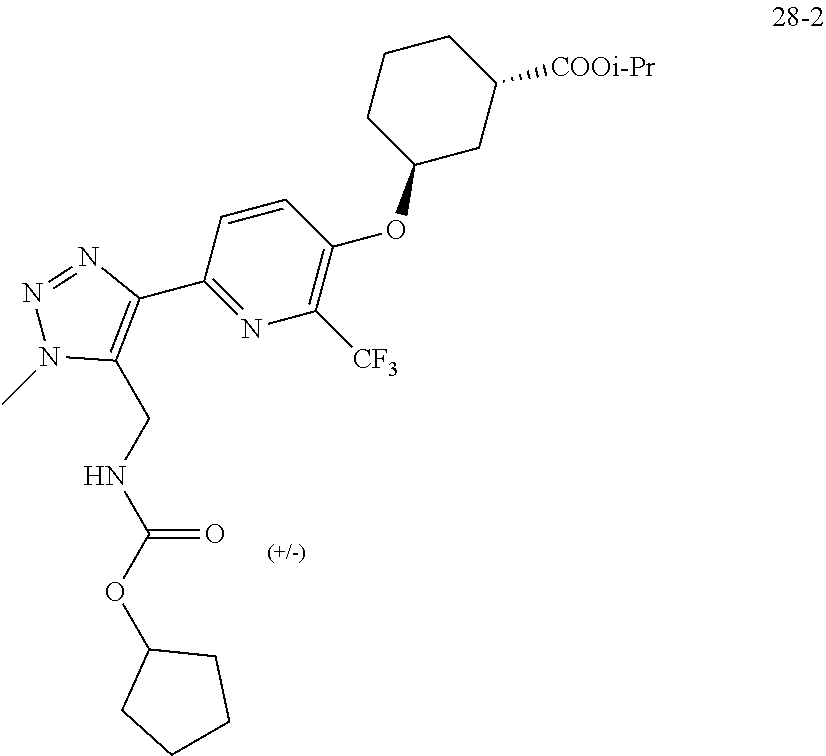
C1=CC(C2=C(CNC(OC3CCCC3)=O)N(C)N=N2)=NC([CF3])=C1OC1CC([COOi-Pr])CCC1
